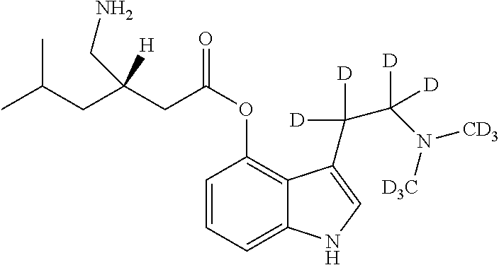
C1=CC=C2C(=C1OC(CC(CC(C)C)([H])CN)=O)C(C(C(N([D3C])[CD3])([D])[D])([D])[D])=CN2
